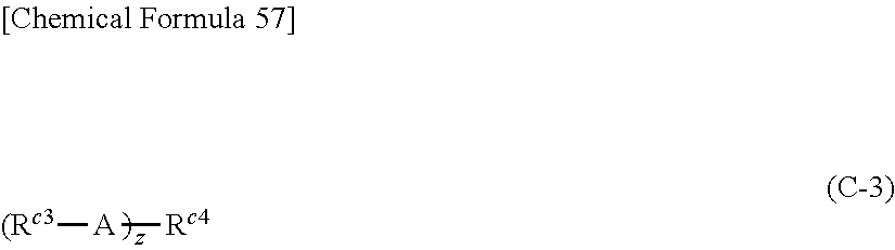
[(Rc3][A][Rc4]
